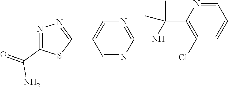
C1(C2=CN=C(NC(C)(C)C3=C(Cl)C=CC=N3)N=C2)=NN=C(C(=O)N)S1
